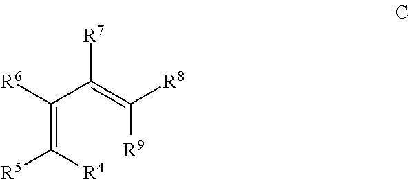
C(=C([R4])[R5])(C(=C([R9])[R8])[R7])[R6]
